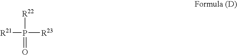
[R21]P(=O)([R23])[R22]
